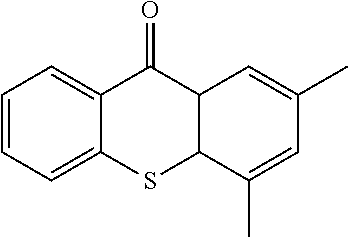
C1=CC=C2C(=C1)C(=O)C1C(S2)C(C)=CC(C)=C1
